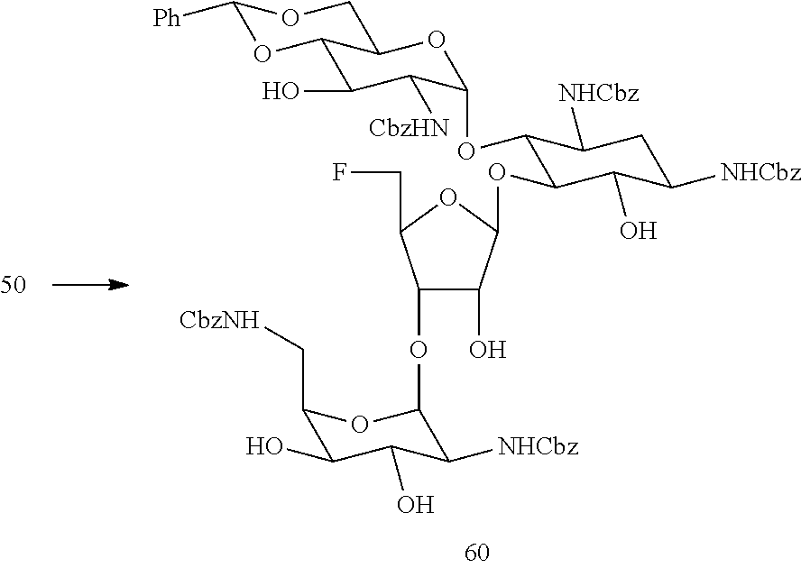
C1(OC2C([NHCbz])C(O)C(O)C(C[CbzNH])O2)C(O)C(OC2C(OC3C([CbzHN])C(O)C4OC([Ph])OCC4O3)C([NHCbz])CC([NHCbz])C2O)OC1CF
